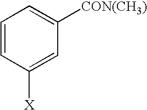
C1=CC([X])=CC([CON(CH3)])=C1
